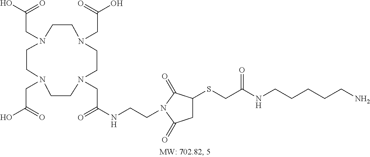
N1(CC(O)=O)CCN(CC(O)=O)CCN(CC(O)=O)CCN(CC(NCCN2C(=O)C(SCC(NCCCCCN)=O)CC2=O)=O)CC1
